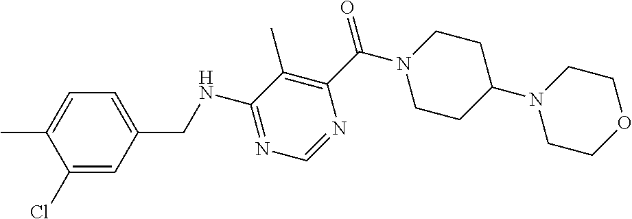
C1(NCC2=CC=C(C)C(Cl)=C2)=NC=NC(C(N2CCC(N3CCOCC3)CC2)=O)=C1C
